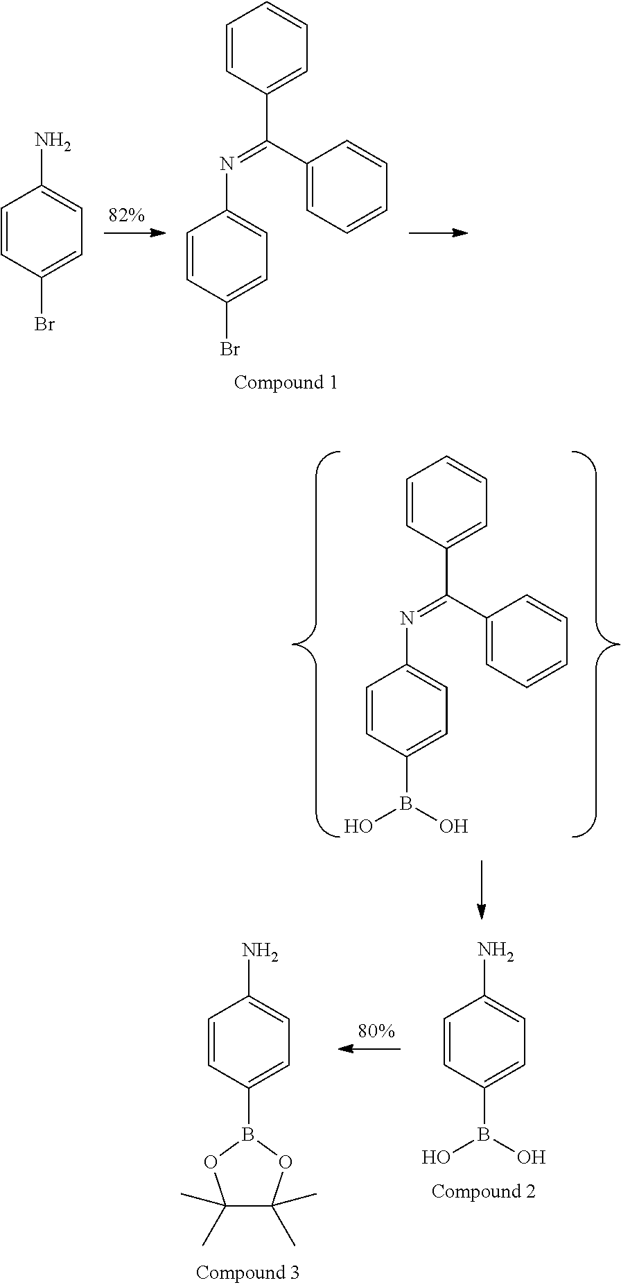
C1=CC(Br)=CC=C1N=C(C1=CC=CC=C1)C1=CC=CC=C1.C1=CC(Br)=CC=C1N.C1=CC(B(O)O)=CC=C1N=C(C1=CC=CC=C1)C1=CC=CC=C1.C1=CC(B(O)O)=CC=C1N.C1=CC(B2OC(C)(C)C(C)(C)O2)=CC=C1N
